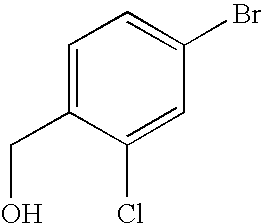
C1=C(CO)C(Cl)=CC(Br)=C1
